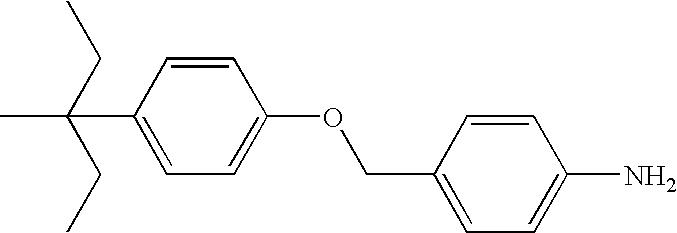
C1(C(C)(CC)CC)=CC=C(OCC2=CC=C(N)C=C2)C=C1
